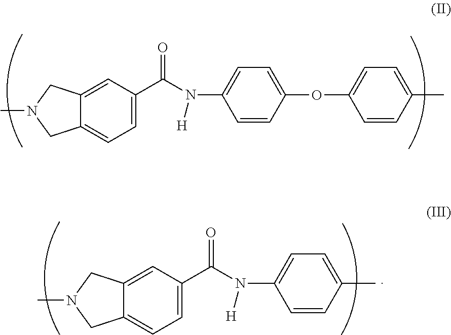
C12=CC=C(C(N(C3=CC=C(OC4=CC=C(C)C=C4)C=C3)[H])=O)C=C1CN(C)C2.C12=CC=C(C(N(C3=CC=C(C)C=C3)[H])=O)C=C1CN(C)C2
